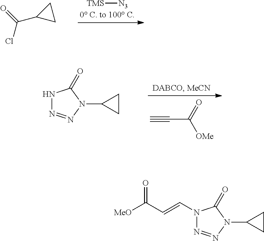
[TMS][N3].C(C1CC1)(Cl)=O.C(C(=O)[OMe])#C.N1N=NN(C2CC2)C1=O.[MeO]C(C=CN1N=NN(C2CC2)C1=O)=O
